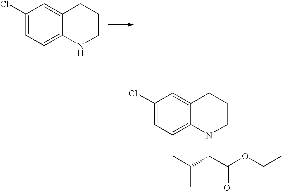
C1(Cl)=CC=C2C(=C1)CCCN2.C1(Cl)=CC=C2C(=C1)CCCN2C(C(OCC)=O)C(C)C
